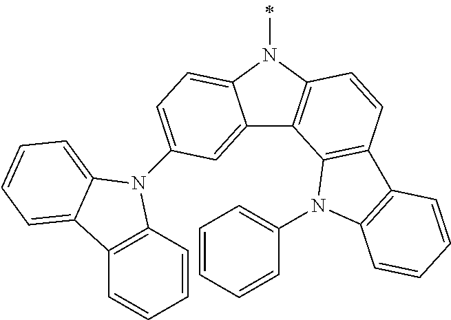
C12=CC(N3C4=C(C=CC=C4)C4=CC=CC=C34)=CC=C1N(C)C1=C2C2=C(C=C1)C1=C(N2C2=CC=CC=C2)C=CC=C1
